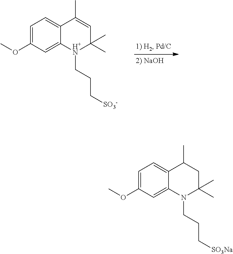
C1=C(OC)C=C2C(=C1)C(C)=CC(C)(C)[H+N]2CCC[SO3-].C1=C(OC)C=C2C(=C1)C(C)CC(C)(C)N2CCC[SO3Na]
